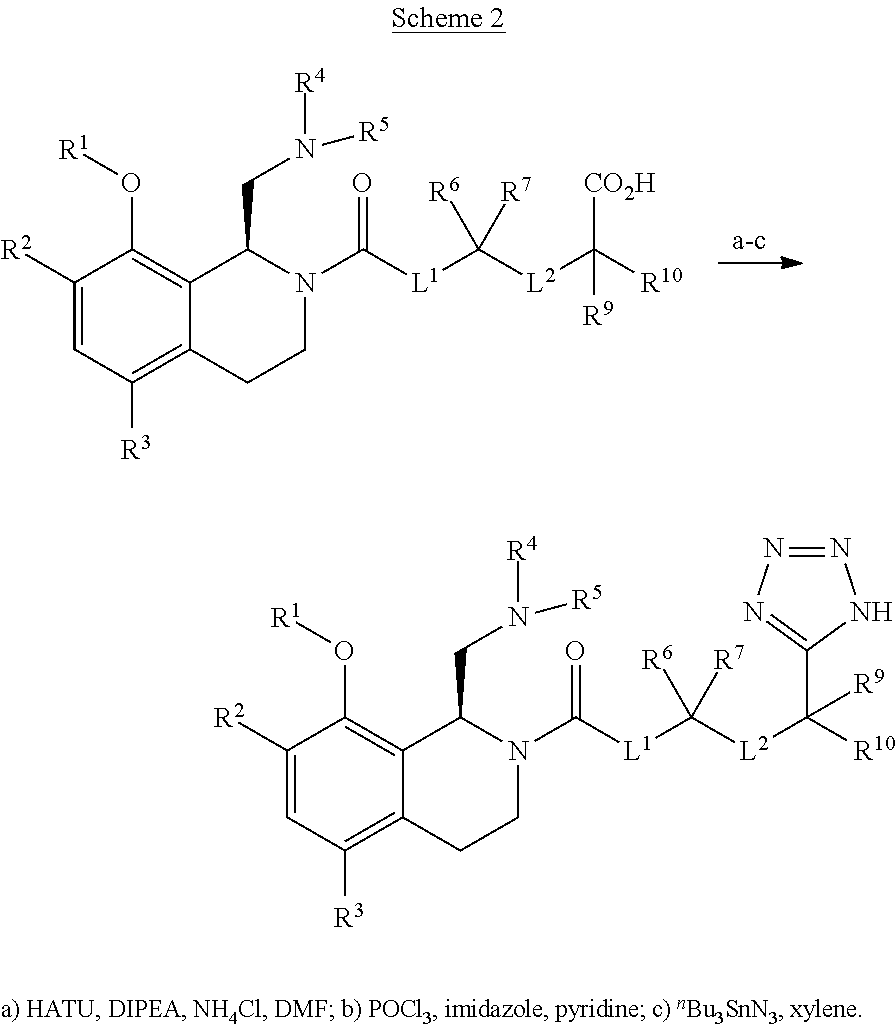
C1([R2])=CC([R3])=C2C(=C1O[R1])C(CN([R4])[R5])N(C([L1]C([L2]C([R10])([CO2H])[R9])([R7])[R6])=O)CC2.C1([R2])=CC([R3])=C2C(=C1O[R1])C(CN([R4])[R5])N(C([L1]C([L2]C([R10])(C1=NN=NN1)[R9])([R7])[R6])=O)CC2
